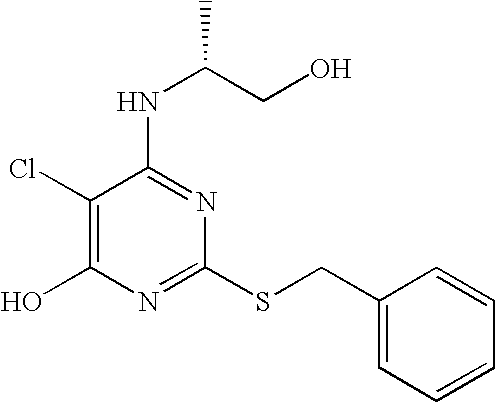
C1(Cl)=C(O)N=C(SCC2=CC=CC=C2)N=C1NC(CO)C
